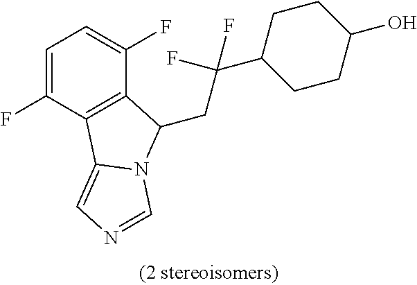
C1=C(F)C2=C(C(F)=C1)C(CC(F)(F)C1CCC(O)CC1)N1C2=CN=C1
